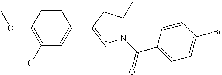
C1=CC(OC)=C(OC)C=C1C1=NN(C(C2=CC=C(Br)C=C2)=O)C(C)(C)C1
